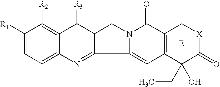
C12=C(C(O)(CC)C(=O)[X]C1)C=C1N(C2=O)CC2C1=NC1=CC=C([R1])C([R2])=C1C2[R3]
